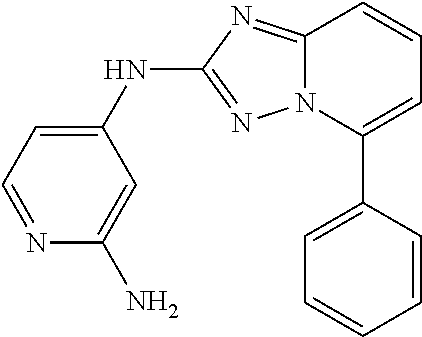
C1(NC2=NN3C(=N2)C=CC=C3C2=CC=CC=C2)=CC=NC(N)=C1
